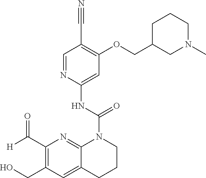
C1(C([H])=O)=C(CO)C=C2C(=N1)N(C(NC1=CC(OCC3CN(C)CCC3)=C(C#N)C=N1)=O)CCC2
